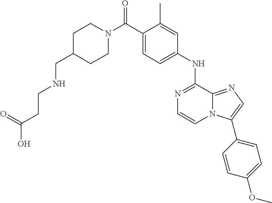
C1(C)=CC(NC2=NC=CN3C2=NC=C3C2=CC=C(OC)C=C2)=CC=C1C(N1CCC(CNCCC(O)=O)CC1)=O
